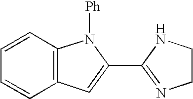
C12=C(C=CC=C1)N([Ph])C(C1=NCCN1)=C2
